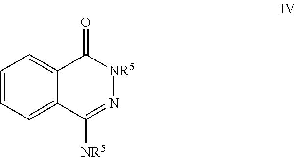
C1=CC=C2C(=C1)C(=O)[NR5]N=C2[NR5]
